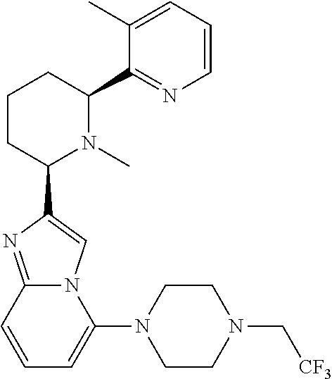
C1CC(C2=CN3C(=N2)C=CC=C3N2CCN(C[CF3])CC2)N(C)C(C2=NC=CC=C2C)C1
